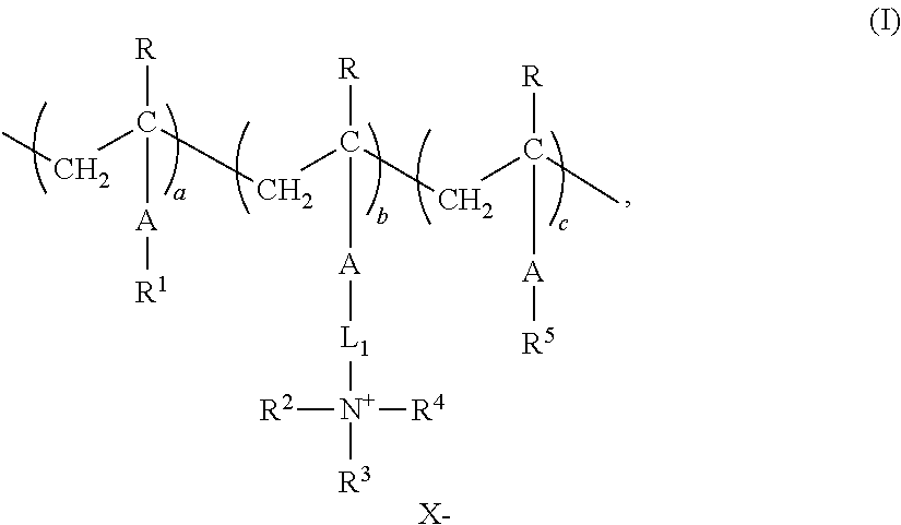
CCC(CC(CC(C)([R])[A][R5])([R])[A][L1][N+]([R3])([R2])[R4])([R])[A][R1].[X-]
